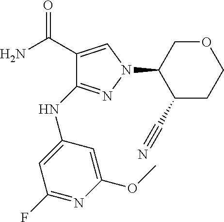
C1(C(N)=O)=CN(C2C(C#N)CCOC2)N=C1NC1=CC(F)=NC(OC)=C1
